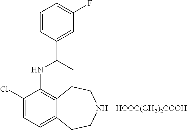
C1(Cl)=CC=C2C(=C1NC(C)C1=CC(F)=CC=C1)CCNCC2.[HOOC(CH2)2COOH]
